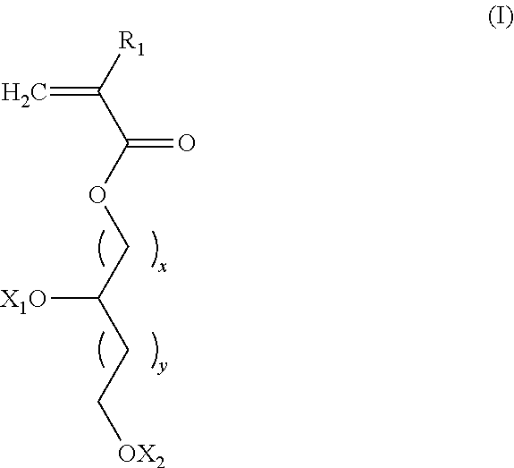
[R1]C(C(OCC(CC[OX2])[X1O])=O)=C
